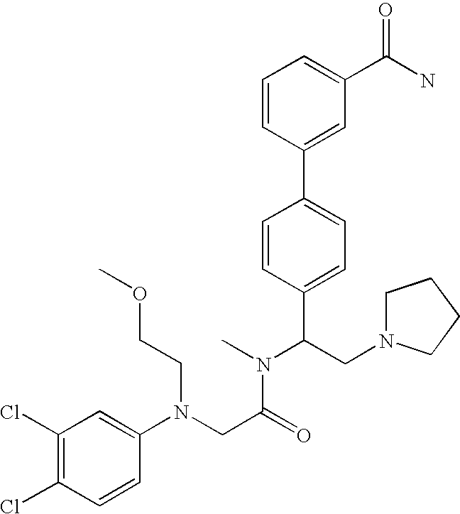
C(C(N(C)C(CN1CCCC1)C1=CC=C(C2=CC(C(N)=O)=CC=C2)C=C1)=O)N(C1=CC(Cl)=C(Cl)C=C1)CCOC
